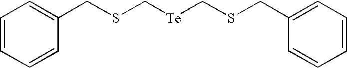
C1=CC=CC(CSC[Te]CSCC2=CC=CC=C2)=C1
